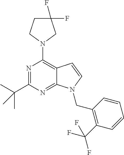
N1=C(C(C)(C)C)N=C2C(=C1N1CC(F)(F)CC1)C=CN2CC1=C(C(F)(F)F)C=CC=C1
